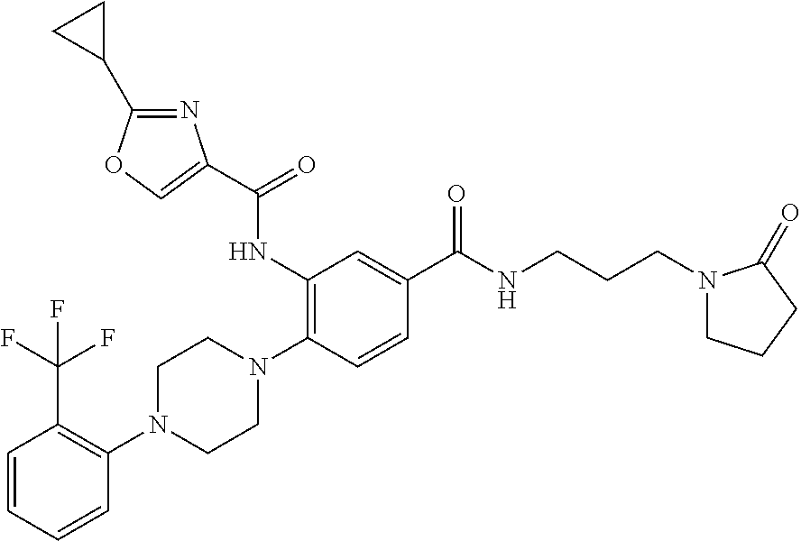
C1=CC=CC(N2CCN(C3=C(NC(=O)C4=COC(C5CC5)=N4)C=C(C(NCCCN4CCCC4=O)=O)C=C3)CC2)=C1C(F)(F)F
